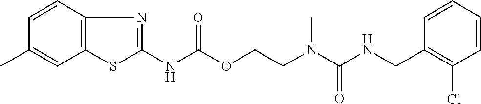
C1=CC(CNC(N(CCOC(NC2=NC3=C(S2)C=C(C)C=C3)=O)C)=O)=C(Cl)C=C1
